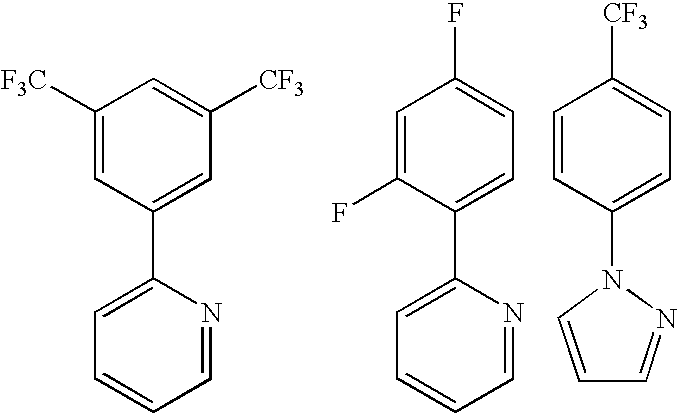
[F3C]C1=CC(C2=CC=CC=N2)=CC([CF3])=C1.C1=C(F)C(C2=CC=CC=N2)=CC=C1F.C1=CC(N2N=CC=C2)=CC=C1[CF3]
